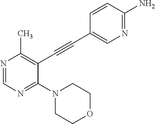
N1=CN=C(N2CCOCC2)C(C#CC2=CN=C(N)C=C2)=C1C
